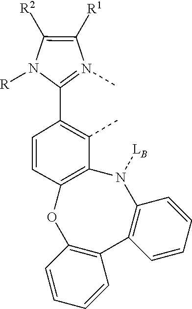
C1([R2])=C([R1])N(C)=C(C2=C(C)C3=C(C=C2)OC2=C(C4=C(N3[LB])C=CC=C4)C=CC=C2)N1[R]
